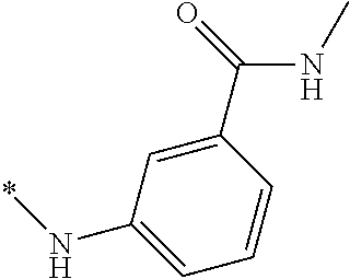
C1(C(=O)NC)=CC(N*)=CC=C1
